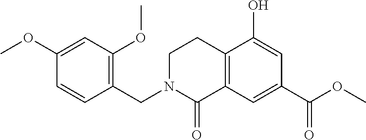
C1(OC)=CC(OC)=C(CN2CCC3=C(C2=O)C=C(C(OC)=O)C=C3O)C=C1
